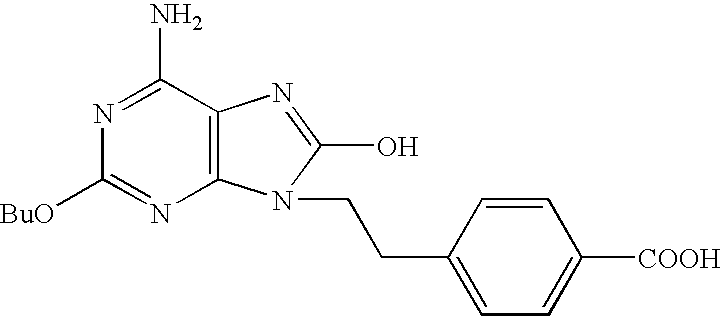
C12=C(C(N)=NC([BuO])=N1)N=C(O)N2CCC1=CC=C([COOH])C=C1
